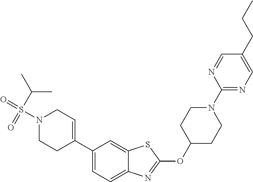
C1C(OC2=NC3=CC=C(C4=CCN(S(=O)(C(C)C)=O)CC4)C=C3S2)CCN(C2=NC=C(CCC)C=N2)C1
